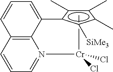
C[Cr](N1=CC=CC2=C1C(c1c(C)c(C)c(C)c1[SiMe3])=CC=C2)(Cl)Cl
